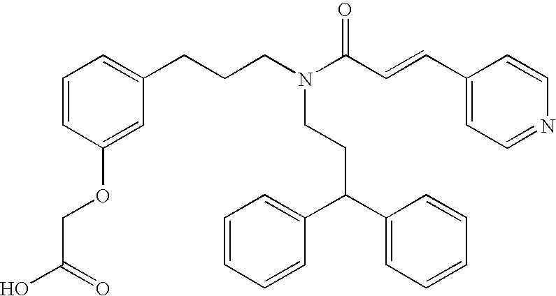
N(CCC(C1=CC=CC=C1)C1=CC=CC=C1)(CCCC1=CC=CC(OCC(O)=O)=C1)C(C=CC1=CC=NC=C1)=O
